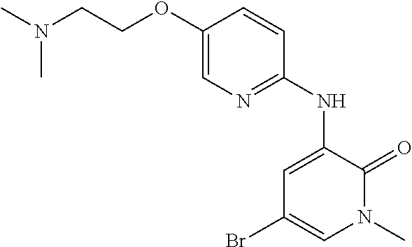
C1(Br)=CN(C)C(=O)C(NC2=NC=C(OCCN(C)C)C=C2)=C1
